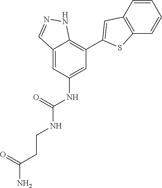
C12=CC(NC(NCCC(N)=O)=O)=CC(C3=CC4=C(S3)C=CC=C4)=C1NN=C2
